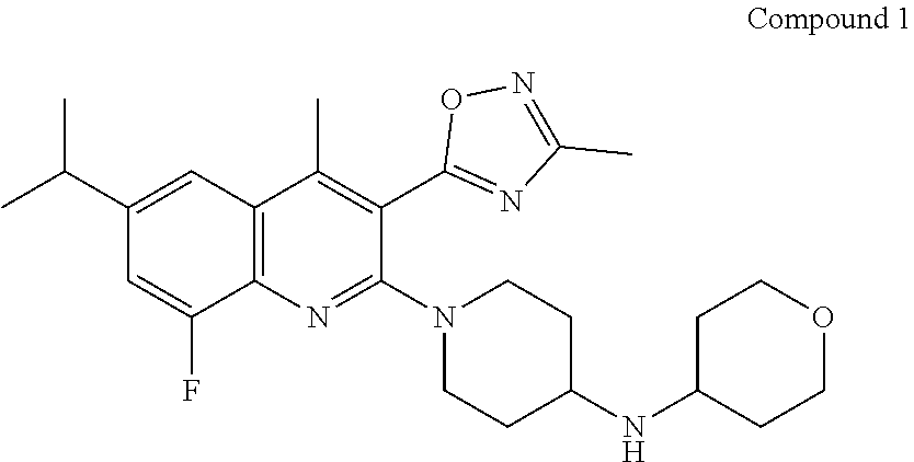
N(C1CCOCC1)C1CCN(C2=NC3=C(C=C(C(C)C)C=C3F)C(C)=C2C2=NC(C)=NO2)CC1
